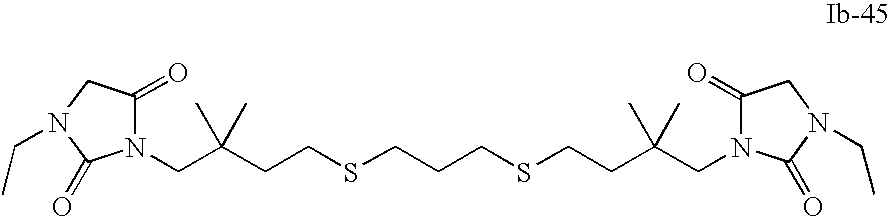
C1(=O)CN(CC)C(=O)N1CC(CCSCCCSCCC(CN1C(=O)CN(CC)C1=O)(C)C)(C)C
